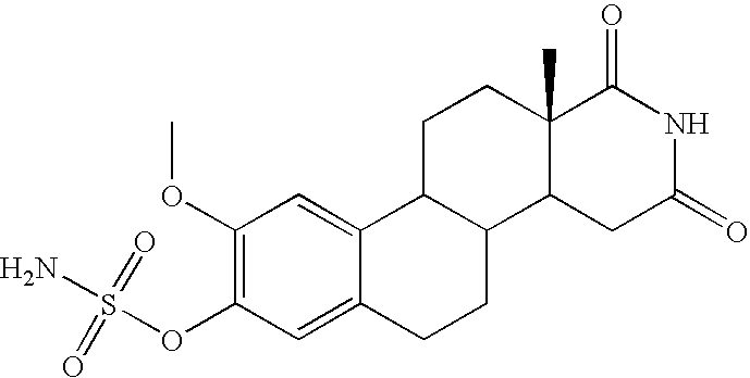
C1(OS(N)(=O)=O)=C(OC)C=C2C(=C1)CCC1C2CCC2(C)C1CC(=O)NC2=O
